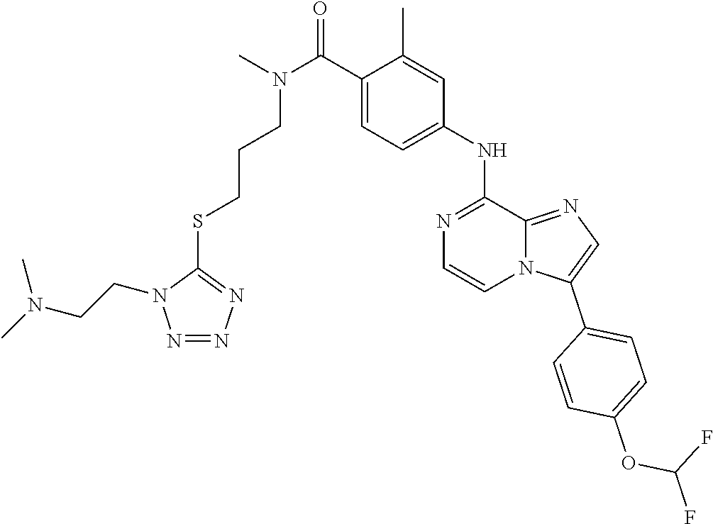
C(OC1=CC=C(C2=CN=C3N2C=CN=C3NC2=CC=C(C(N(CCCSC3=NN=NN3CCN(C)C)C)=O)C(C)=C2)C=C1)(F)F
